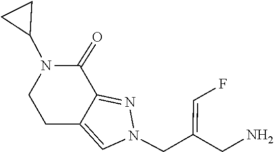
C1CC2=CN(CC(CN)=CF)N=C2C(=O)N1C1CC1
